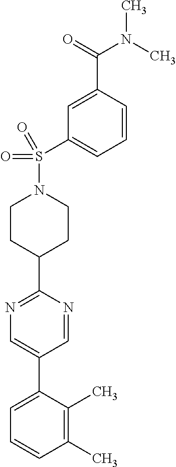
C1(C)=C(C)C(C2=CN=C(C3CCN(S(C4=CC=CC(C(N(C)C)=O)=C4)(=O)=O)CC3)N=C2)=CC=C1
